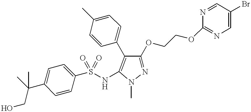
N1=C(OCCOC2=NC=C(Br)C=N2)C(C2=CC=C(C)C=C2)=C(NS(=O)(=O)C2=CC=C(C(CO)(C)C)C=C2)N1C
